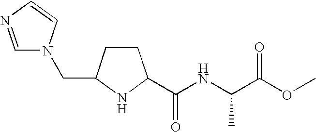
C1=NC=CN1CC1CCC(C(NC(C(OC)=O)C)=O)N1
